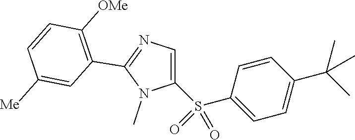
C1(S(C2=CC=C(C(C)(C)C)C=C2)(=O)=O)=CN=C(C2=C([OMe])C=CC([Me])=C2)N1C
